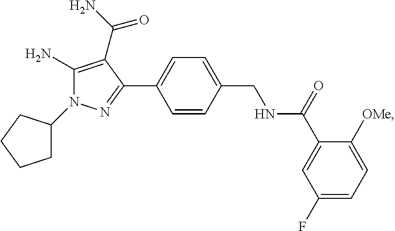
C1=CC(C2=NN(C3CCCC3)C(N)=C2C(N)=O)=CC=C1CNC(C1=CC(F)=CC=C1[OMe])=O
